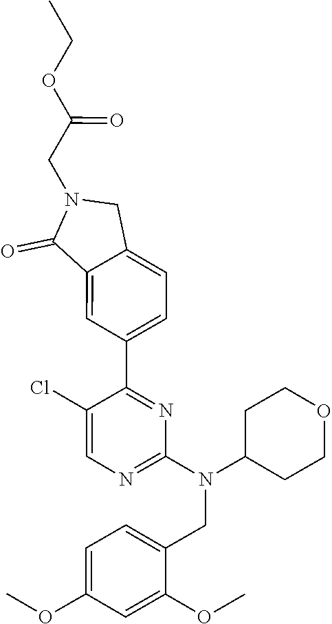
C1=C2C(=CC(C3=NC(N(C4CCOCC4)CC4=CC=C(OC)C=C4OC)=NC=C3Cl)=C1)C(=O)N(CC(=O)OCC)C2
